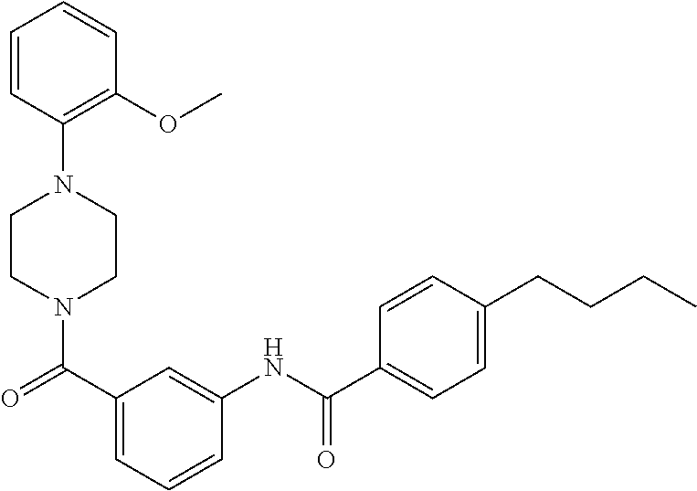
N1(C(=O)C2=CC=CC(NC(C3=CC=C(CCCC)C=C3)=O)=C2)CCN(C2=C(OC)C=CC=C2)CC1
